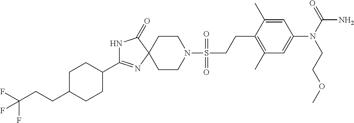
N1C(C2CCC(CCC(F)(F)F)CC2)=NC2(C1=O)CCN(S(CCC1=C(C)C=C(N(CCOC)C(=O)N)C=C1C)(=O)=O)CC2
